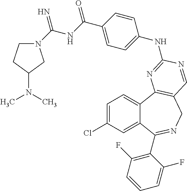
C1=C(Cl)C=C2C(=C1)C1=C(CN=C2C2=C(F)C=CC=C2F)C=NC(NC2=CC=C(C(NC(=N)N3CCC(N(C)C)C3)=O)C=C2)=N1
